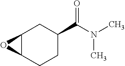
C12C(CCC(C(N(C)C)=O)C1)O2
